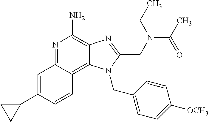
C1=C(C2CC2)C=CC2=C3C(=C(N)N=C12)N=C(CN(C(C)=O)CC)N3CC1=CC=C([OCH3])C=C1
